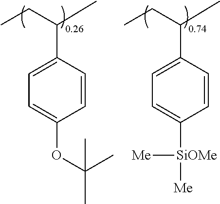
C1=CC(C(CC)C)=CC=C1OC(C)(C)C.C1=CC(C(CC)C)=CC=C1[SiOMe]([Me])[Me]
